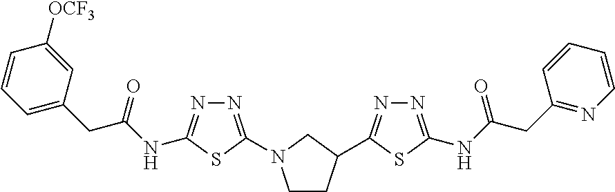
C1CC(C2=NN=C(NC(CC3=NC=CC=C3)=O)S2)CN1C1=NN=C(NC(CC2=CC=CC([OCF3])=C2)=O)S1
